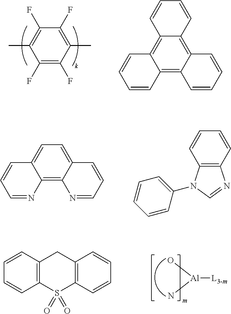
C1(F)=C(C)C(F)=C(F)C(C)=C1F.C12=C3C(=C4C(=C1C=CC=C2)C=CC=C4)C=CC=C3.C1=C2C(=C3C(=C1)C=CC=N3)N=CC=C2.C1=CC2=C(C=C1)N=CN2C1=CC=CC=C1.[Al]([L3-m])(N)O.C12=C(C=CC=C1)S(=O)(=O)C1=C(C2)C=CC=C1
